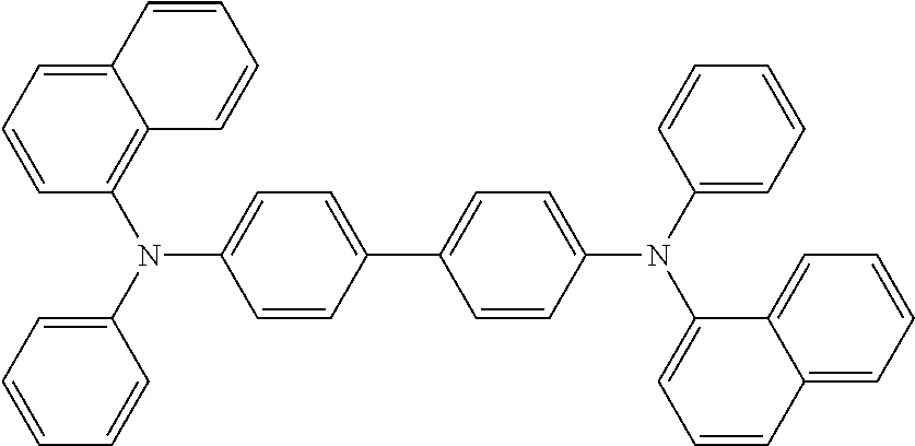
C1=CC(C2=CC=C(N(C3=CC=CC=C3)C3=CC=CC4=CC=CC=C34)C=C2)=CC=C1N(C1=CC=CC=C1)C1=C2C(=CC=C1)C=CC=C2
